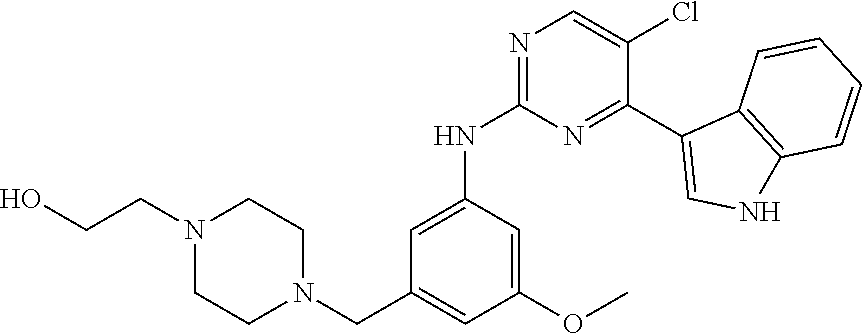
N1=C(NC2=CC(CN3CCN(CCO)CC3)=CC(OC)=C2)N=C(C2=CNC3=C2C=CC=C3)C(Cl)=C1
